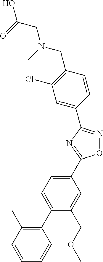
O1N=C(C2=CC(Cl)=C(CN(CC(O)=O)C)C=C2)N=C1C1=CC=C(C2=C(C)C=CC=C2)C(COC)=C1
